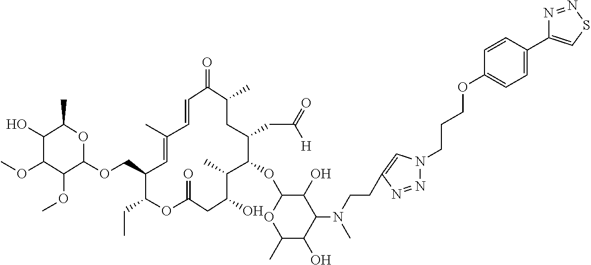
C1(O)C(OC)C(OC)C(OCC2C=C(C)C=CC(=O)C(C)CC(CC(=O)[H])C(OC3OC(C)C(O)C(N(C)CCC4=CN(CCCOC5=CC=C(C6=CSN=N6)C=C5)N=N4)C3O)C(C)C(O)CC(=O)OC2CC)OC1C
